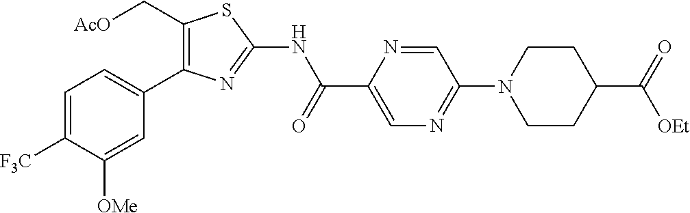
C1=C([F3C])C([OMe])=CC(C2=C(C[AcO])SC(NC(C3=CN=C(N4CCC(C(=O)[OEt])CC4)C=N3)=O)=N2)=C1
